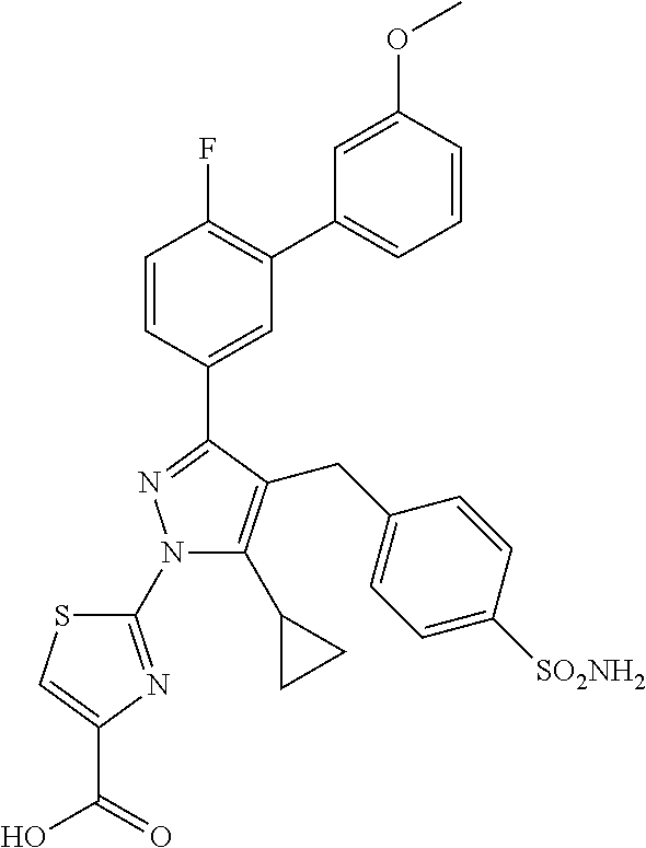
C1=CC(C2=NN(C3=NC(C(O)=O)=CS3)C(C3CC3)=C2CC2=CC=C([SO2NH2])C=C2)=CC(C2=CC=CC(OC)=C2)=C1F
